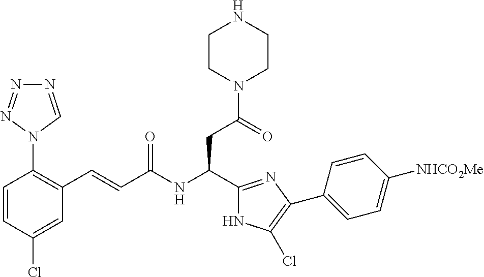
C1=CC(Cl)=CC(C=CC(NC(C2=NC(C3=CC=C([NHCO2Me])C=C3)=C(Cl)N2)CC(N2CCNCC2)=O)=O)=C1N1C=NN=N1
